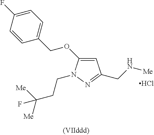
C1=C(OCC2=CC=C(F)C=C2)N(CCC([Me])([Me])F)N=C1CN[Me].Cl
